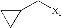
C1CC1C[X1]
